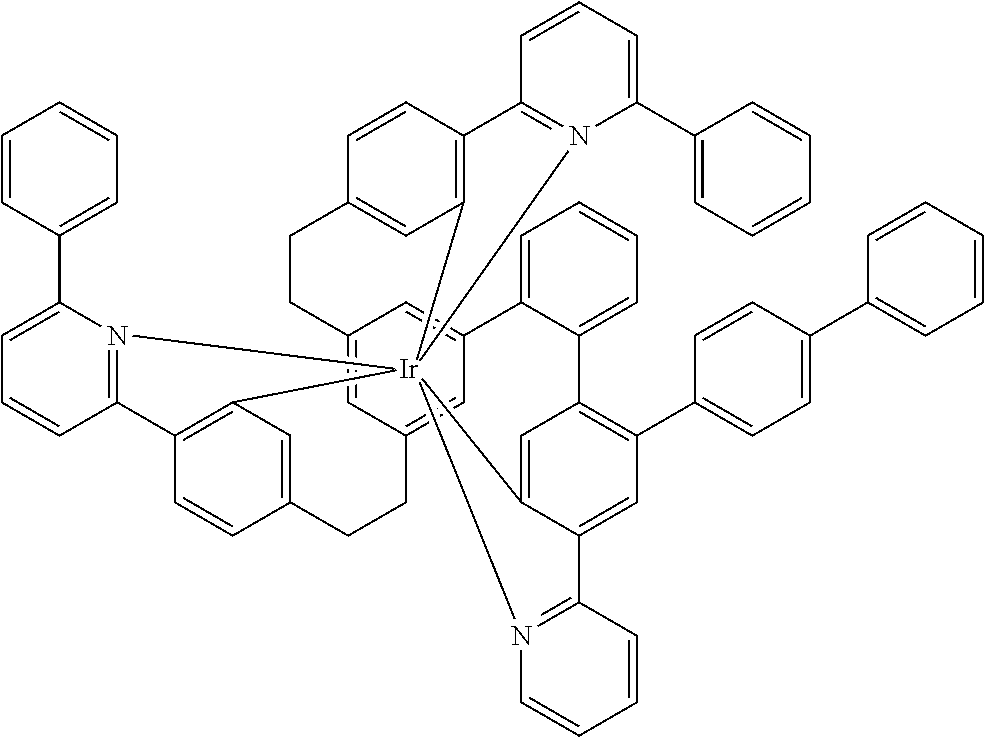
C12=CC3=CC(=C1)C1=CC=CC=C1C1=C(C4=CC=C(C5=CC=CC=C5)C=C4)C=C4C(=C1)[Ir]15(C6=C(C=CC(=C6)CC3)C3=N1C(C1=CC=CC=C1)=CC=C3)(C1=C(C=CC(=C1)CC2)C1=N5C(C2=CC=CC=C2)=CC=C1)N1=C4C=CC=C1
